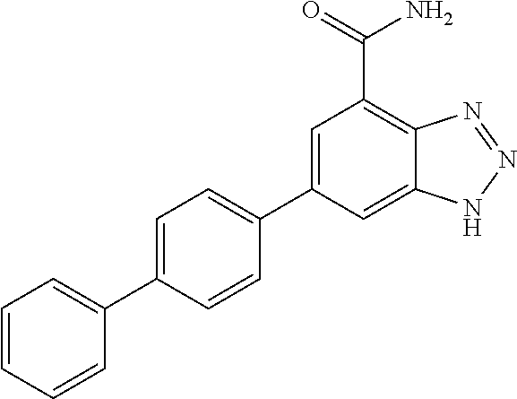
C1=CC=CC(C2=CC=C(C3=CC(C(=O)N)=C4C(=C3)NN=N4)C=C2)=C1
